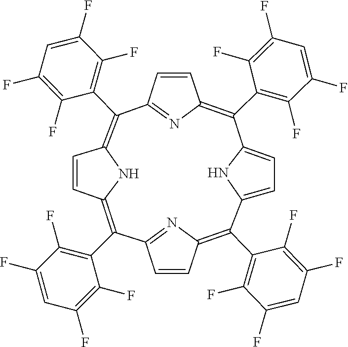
C12=NC(=C(C3=C(F)C(F)=CC(F)=C3F)C3=CC=C(N3)C(C3=C(F)C(F)=CC(F)=C3F)=C3C=CC(=N3)C(C3=C(F)C(F)=CC(F)=C3F)=C3C=CC(=C1C1=C(F)C(F)=CC(F)=C1F)N3)C=C2
